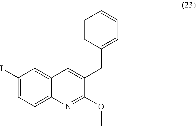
C1(I)=CC=C2C(=C1)C=C(CC1=CC=CC=C1)C(OC)=N2
